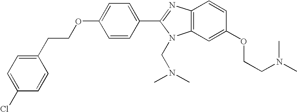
C1(CCOC2=CC=C(C3=NC4=C(N3CN(C)C)C=C(OCCN(C)C)C=C4)C=C2)=CC=C(Cl)C=C1
